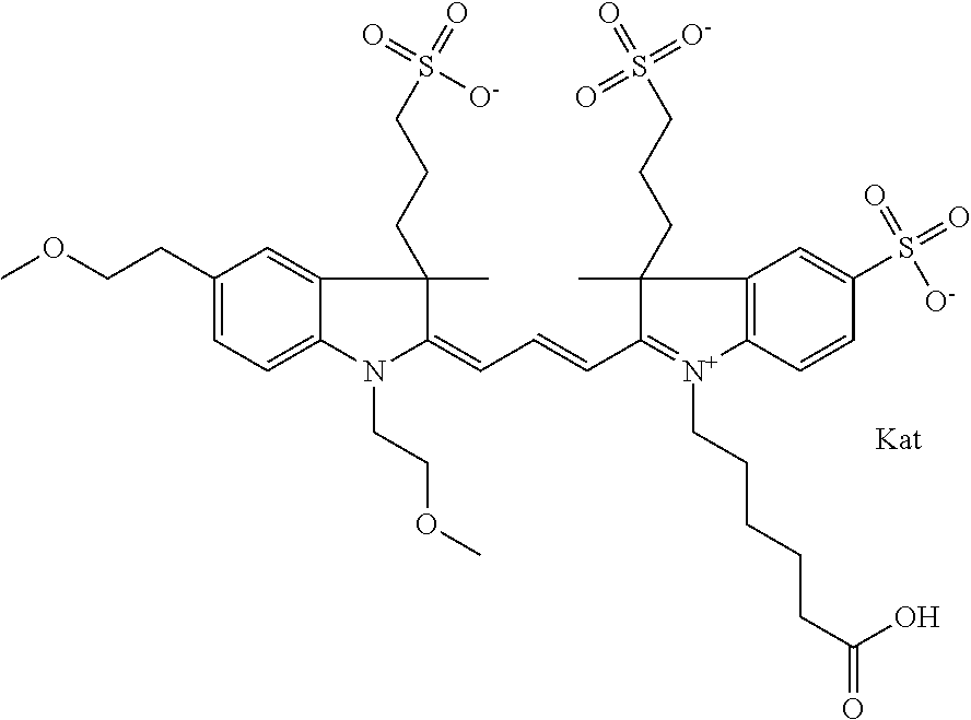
C1(CCOC)=CC=C2C(=C1)C(C)(CCCS(=O)([O-])=O)C(=CC=CC1=[N+](CCCCCC(=O)O)C3=C(C=C(S(=O)(=O)[O-])C=C3)C1(C)CCCS(=O)(=O)=[O-])N2CCOC
